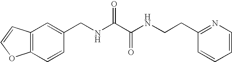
C1=CC2=C(C=C1CNC(C(NCCC1=NC=CC=C1)=O)=O)C=CO2
